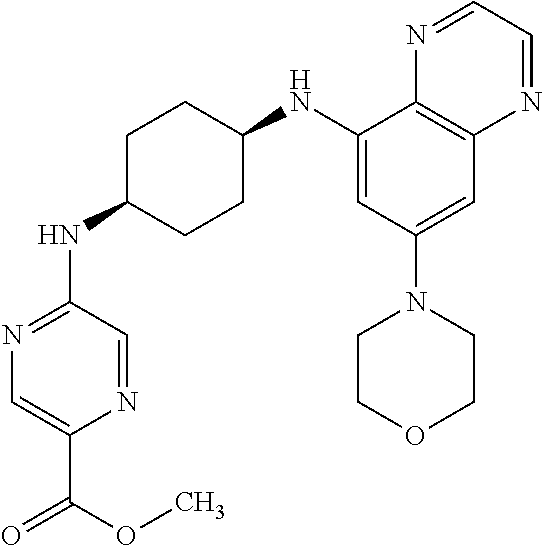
C1(NC2CCC(NC3=NC=C(C(=O)OC)N=C3)CC2)=CC(N2CCOCC2)=CC2=C1N=CC=N2
